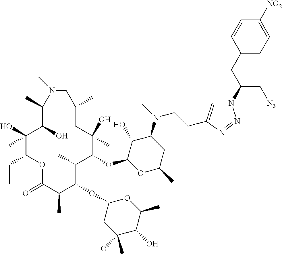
C1(O)C(OC2C(C)C(OC3CC(OC)(C)C(O)C(C)O3)C(C)C(=O)OC(CC)C(O)(C)C(O)C(C)N(C)CC(C)CC2(O)C)OC(C)CC1N(C)CCC1=CN(C(C[N3])CC2=CC=C([NO2])C=C2)N=N1
